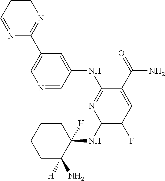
C1(NC2([H])CCCCC2([H])N)=C(F)C=C(C(=O)N)C(NC2=CC(C3=NC=CC=N3)=CN=C2)=N1
